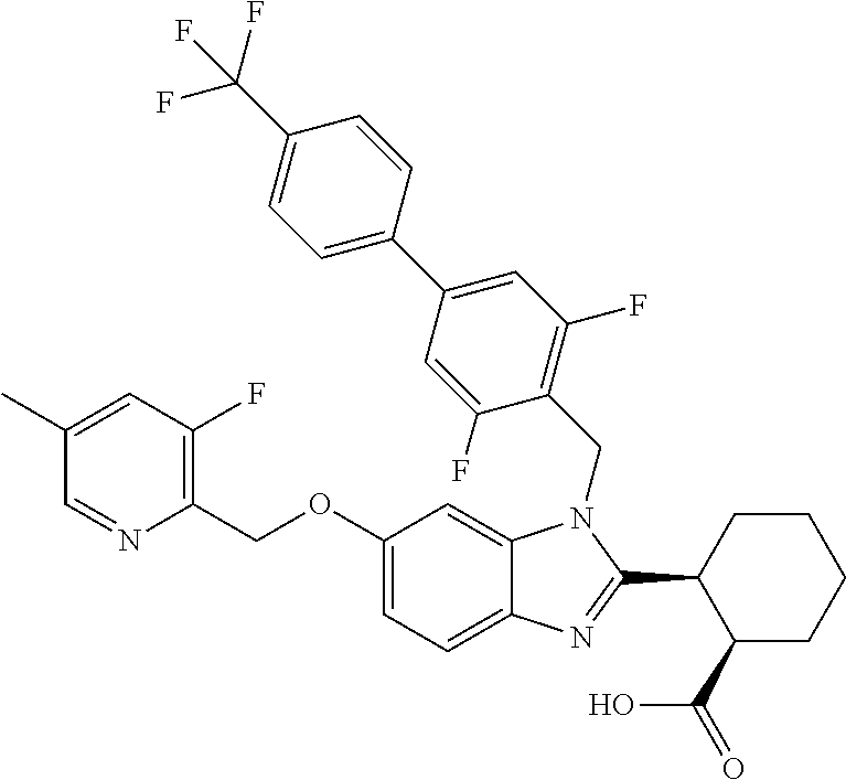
C1(COC2=CC=C3C(=C2)N(CC2=C(F)C=C(C4=CC=C(C(F)(F)F)C=C4)C=C2F)C(C2C(C(=O)O)CCCC2)=N3)=C(F)C=C(C)C=N1
